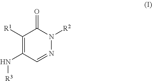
N(C1=C([R1])C(=O)N([R2])N=C1)[R3]
